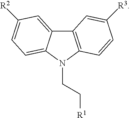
C12=C(C=CC([R3])=C1)N(CC[R1])C1=CC=C([R2])C=C21
